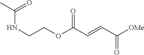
[OMe]C(C=CC(OCCNC(C)=O)=O)=O
